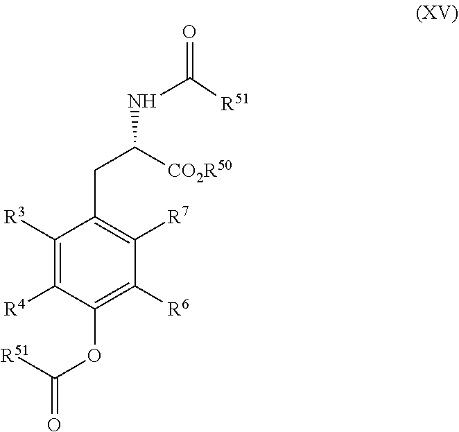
C1([R3])=C([R4])C(OC(=O)[R51])=C([R6])C([R7])=C1CC(NC(=O)[R51])[CO2R50]
